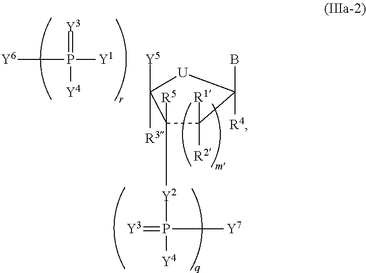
C1([Y2]P(=[Y3])([Y4])[Y7])([R5])C([R1])([R2])C(B)([R4])[U]C1([Y5])[R3].[Y1]P(=[Y3])([Y4])[Y6]
